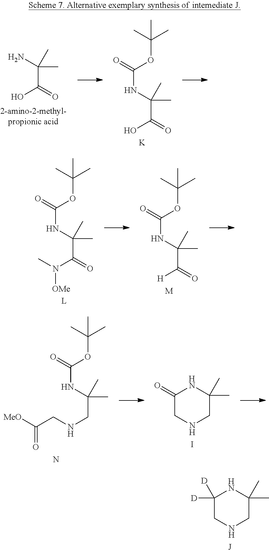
N1CC(C)(C)NC([D])([D])C1.[J].OC(C(N)(C)C)=O.OC(C(NC(=O)OC(C)(C)C)(C)C)=O.[K].N(C(C(NC(=O)OC(C)(C)C)(C)C)=O)(C)[OMe].[L].[H]C(C(NC(=O)OC(C)(C)C)(C)C)=O.[M].N(CC(NC(=O)OC(C)(C)C)(C)C)CC([MeO])=O.N.N1CC(C)(C)NC(=O)C1.I
